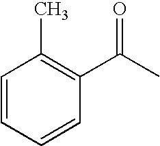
C1=CC=CC(C(=O)C)=C1C
